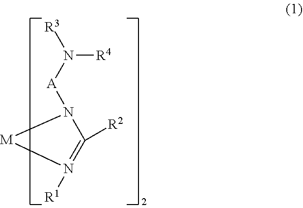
[R3]N([A]N1C([R2])=N([R1])[M]1)[R4]
